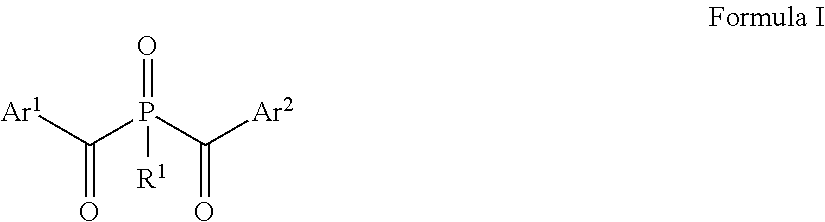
C(=O)([Ar1])P(=O)([R1])C(=O)[Ar2]
